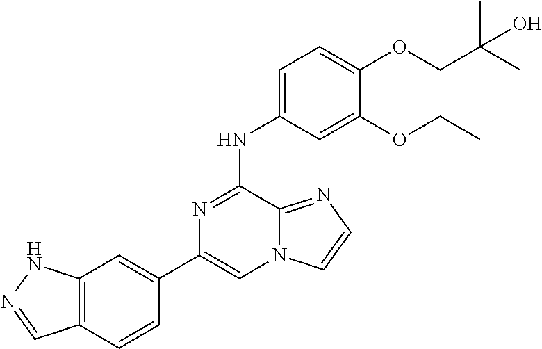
C1(C2=CC3=C(C=C2)C=NN3)=CN2C(=NC=C2)C(NC2=CC=C(OCC(C)(C)O)C(OCC)=C2)=N1
